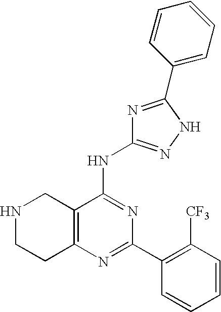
C12=C(N=C(C3=C([CF3])C=CC=C3)N=C1NC1=NNC(C3=CC=CC=C3)=N1)CCNC2
